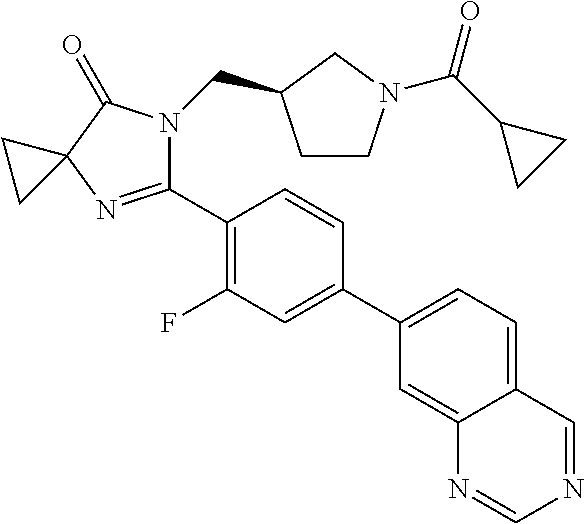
C1(C2=CC(F)=C(C3=NC4(C(=O)N3CC3CCN(C(C5CC5)=O)C3)CC4)C=C2)=CC=C2C(=C1)N=CN=C2
